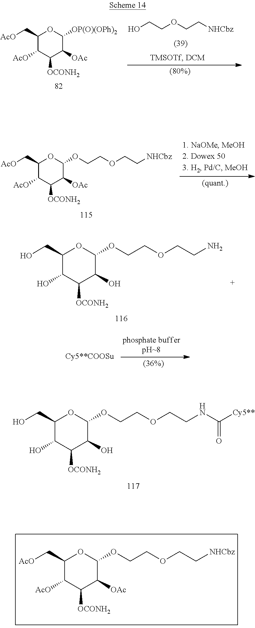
C1(CO)C(O)C([OCONH2])C(O)C(OCCOCCNC([Cy5**])=O)O1.C1(C[AcO])C([AcO])C([OCONH2])C([OAc])C(OCCOCC[NHCbz])O1.OCCOCC[NHCbz].C1(C[AcO])C([AcO])C([OCONH2])C([OAc])C([OP(O)(OPh)2])O1.C1(C[AcO])C([AcO])C([OCONH2])C([OAc])C(OCCOCC[NHCbz])O1.C1(CO)C(O)C([OCONH2])C(O)C(OCCOCCN)O1
